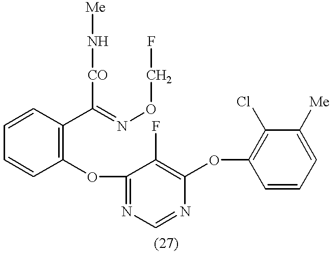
C1=CC(OC2=NC=NC(OC3=C(Cl)C([Me])=CC=C3)=C2F)=C(C(=NOCF)[CO]N[Me])C=C1
